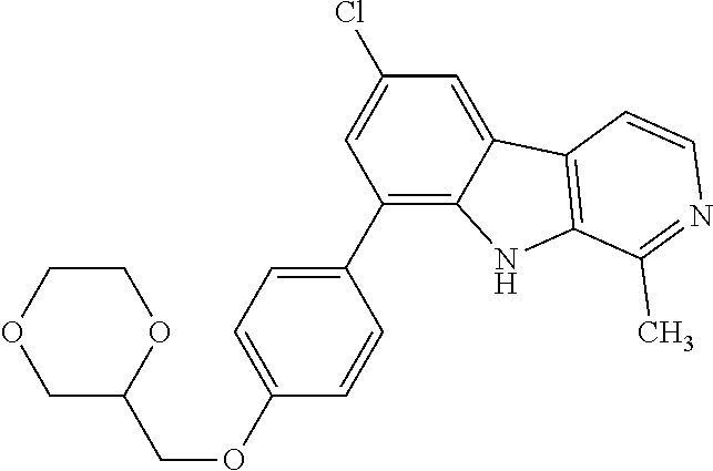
C1(C2=CC=C(OCC3OCCOC3)C=C2)=C2C(=CC(Cl)=C1)C1=C(N2)C(C)=NC=C1
